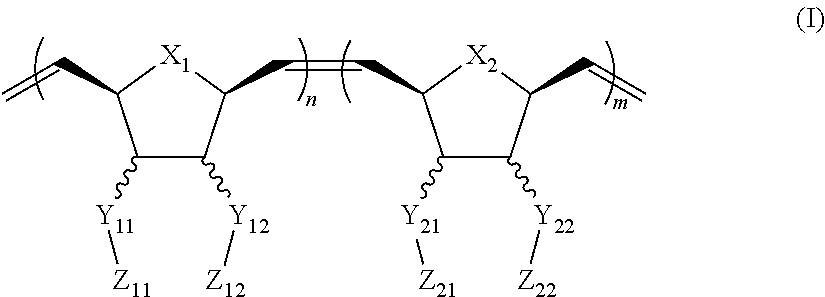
C1([Y11][Z11])C([Y12][Z12])C(C=CC2C([Y21][Z21])C([Y22][Z22])C(C=C)[X2]2)[X1]C1C=C
